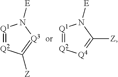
[Q1]1=[Q2]C([Z])=[Q3]N1[E].[Q1]1=[Q2][Q4]=C([Z])N1[E]
